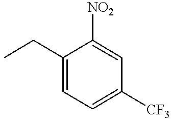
C1(CC)=CC=C([CF3])C=C1[NO2]
